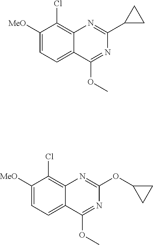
C1([MeO])=CC=C2C(=C1Cl)N=C(C1CC1)N=C2OC.C1([MeO])=CC=C2C(=C1Cl)N=C(OC1CC1)N=C2OC
